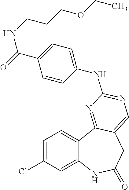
C1=C(Cl)C=C2C(=C1)C1=NC(NC3=CC=C(C(=O)NCCCOCC)C=C3)=NC=C1CC(=O)N2
